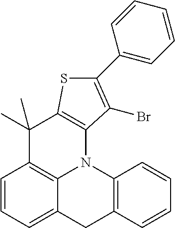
C1=CC=C2C3=C1C(C)(C)C1=C(N3C3=C(C2)C=CC=C3)C(Br)=C(C2=CC=CC=C2)S1
